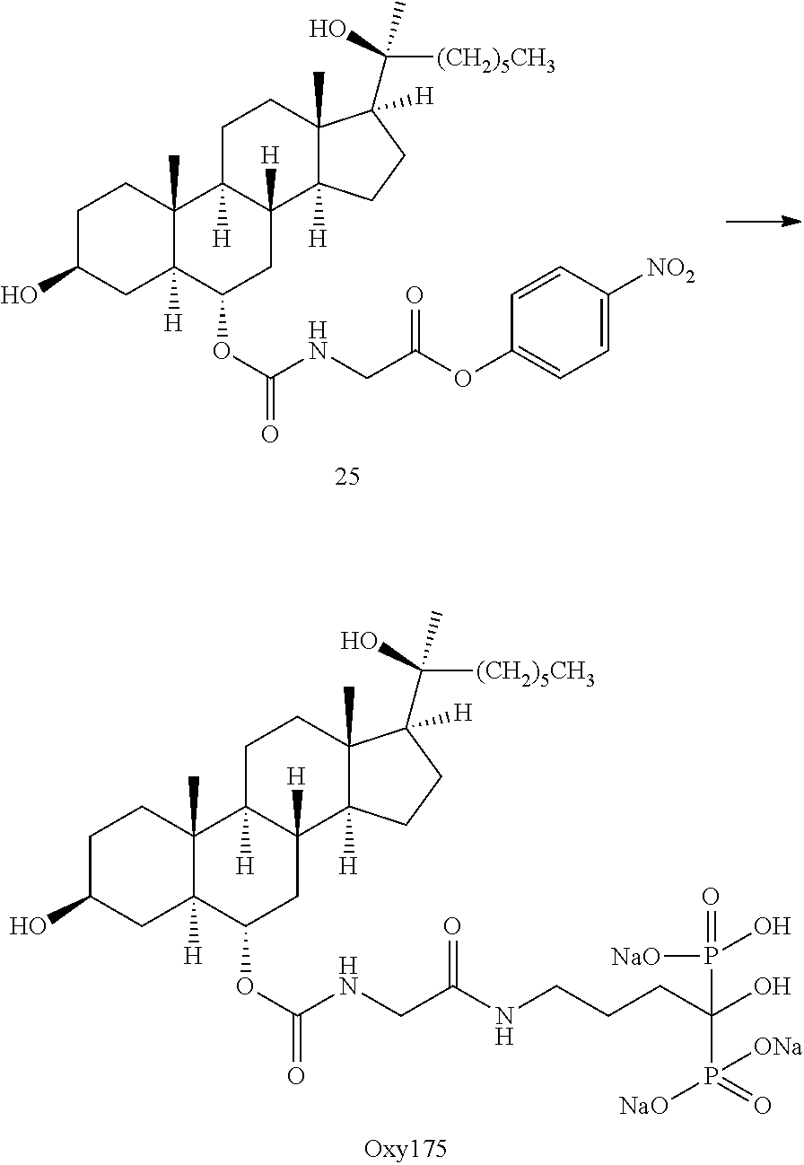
OC1CCC2(C)C([H])(C1)C(OC(NCC(NCCCC(O)(P(=O)(O)[NaO])P([NaO])(=O)[ONa])=O)=O)CC1([H])C2([H])CCC2(C)C1([H])CCC2([H])C(C)(O)[(CH2)5CH3].OC1CCC2(C)C([H])(C1)C(OC(NCC(OC1=CC=C([NO2])C=C1)=O)=O)CC1([H])C2([H])CCC2(C)C1([H])CCC2([H])C(C)(O)[(CH2)5CH3]
